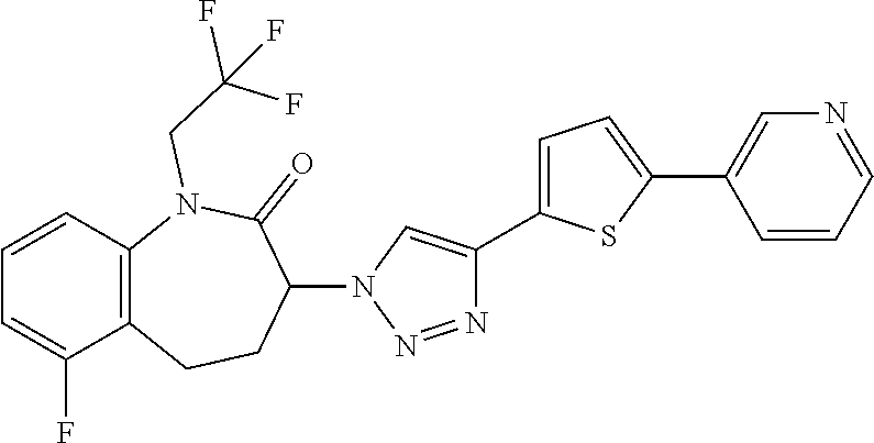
C1=CC2=C(C(F)=C1)CCC(N1C=C(C3=CC=C(C4=CN=CC=C4)S3)N=N1)C(=O)N2CC(F)(F)F
